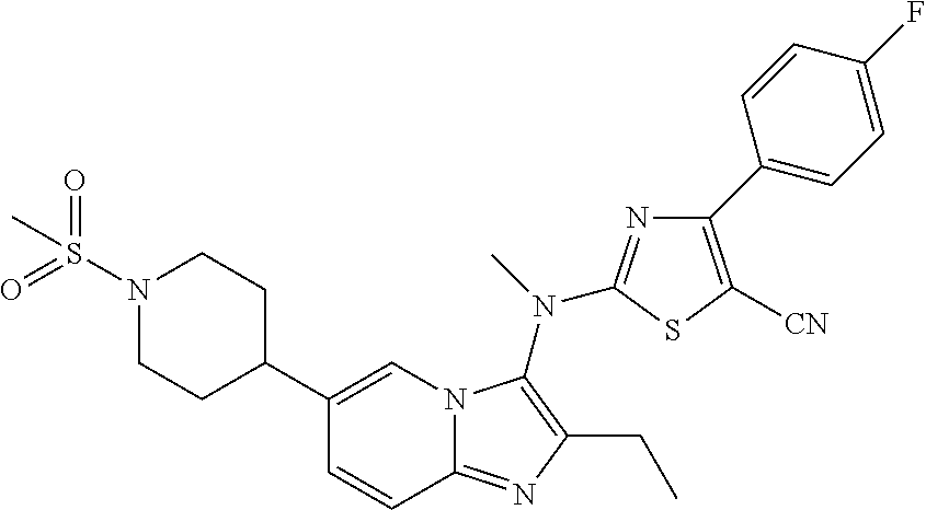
C1(C2CCN(S(=O)(C)=O)CC2)=CN2C(=NC(CC)=C2N(C)C2=NC(C3=CC=C(F)C=C3)=C([CN])S2)C=C1
